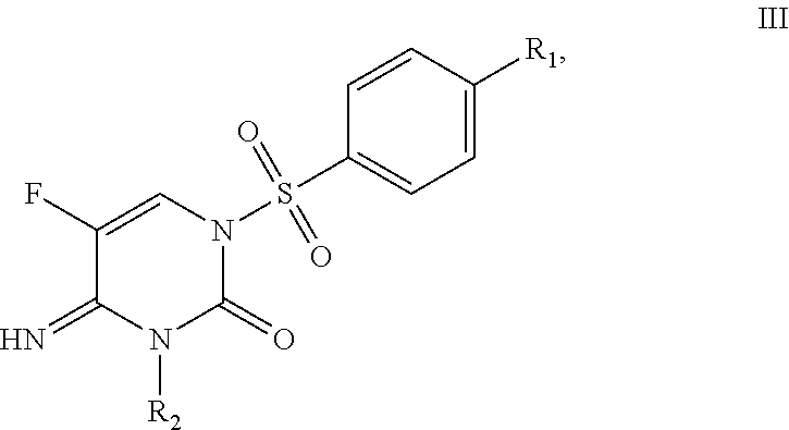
C1=CC([R1])=CC=C1S(=O)(=O)N1C=C(F)C(=N)N([R2])C1=O
